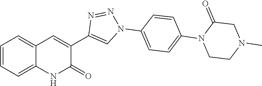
C1=CC=C2C(=C1)C=C(C1=CN(C3=CC=C(N4CCN(C)CC4=O)C=C3)N=N1)C(=O)N2
